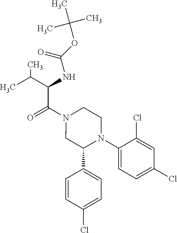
O=C(N1CC(C2=CC=C(Cl)C=C2)N(C2=CC=C(Cl)C=C2Cl)CC1)C(NC(OC(C)(C)C)=O)C(C)C
